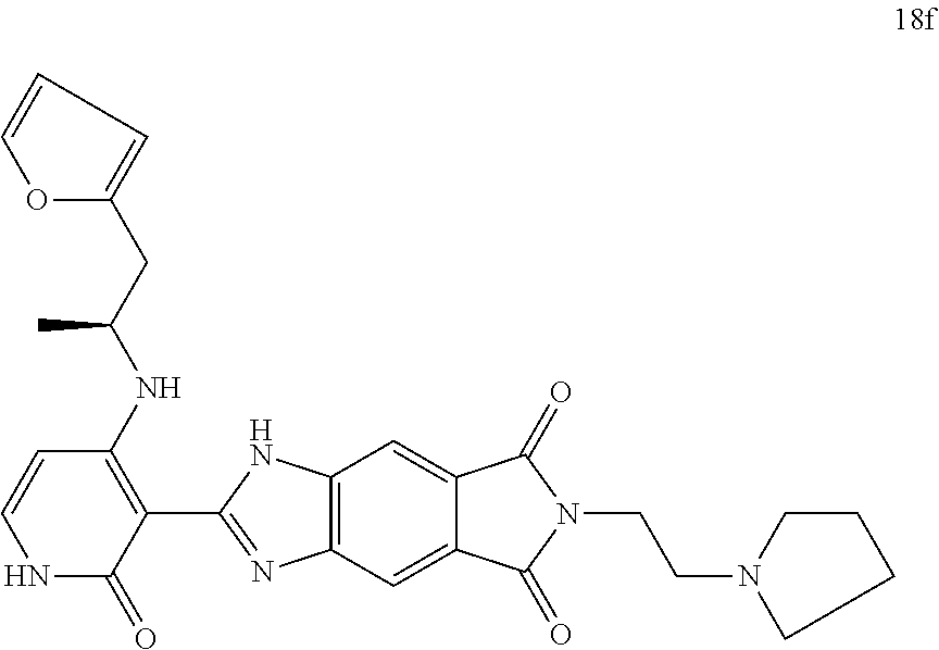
C12=C(C=C3C(=C1)C(=O)N(CCN1CCCC1)C3=O)N=C(C1=C(NC(CC3=CC=CO3)C)C=CNC1=O)N2
